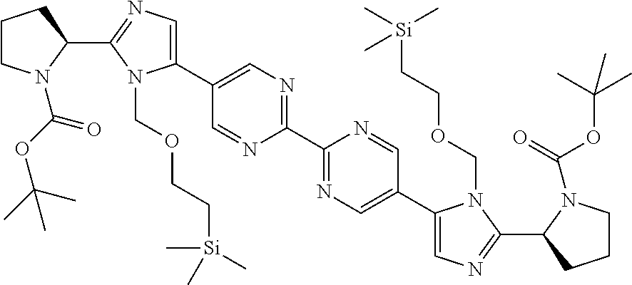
C1CN(C(OC(C)(C)C)=O)C(C2=NC=C(C3=CN=C(C4=NC=C(C5=CN=C(C6N(C(OC(C)(C)C)=O)CCC6)N5COCC[Si](C)(C)C)C=N4)N=C3)N2COCC[Si](C)(C)C)C1
